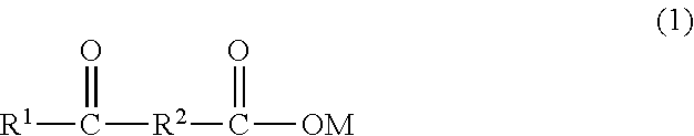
[R1]C(=O)[R2]C(=O)[OM]
